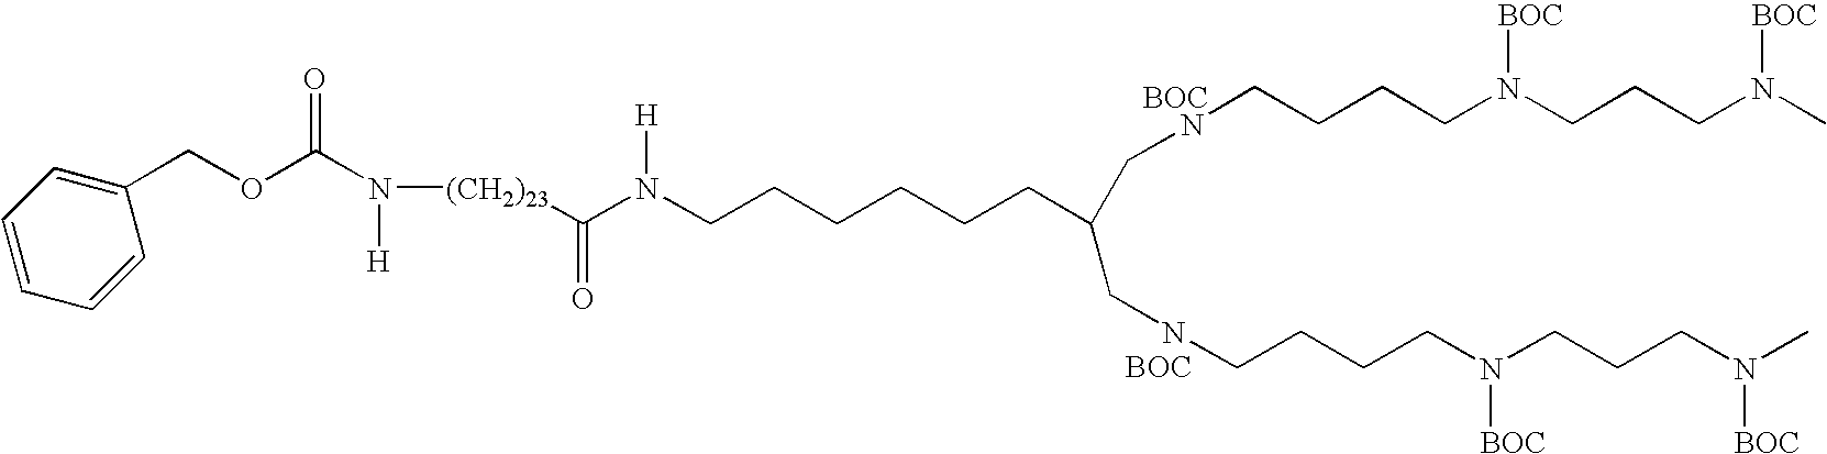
C(CCN(C)[BOC])N(CCCCNCC(CCCCCCN(C([(CH2)23]N([H])C(OCC1=CC=CC=C1)=O)=O)[H])CNCCCCN(CCCN(C)[BOC])[BOC])[BOC].[BOC].[BOC]
